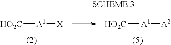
[HO2C][A1][X].[HO2C][A1][A2]
